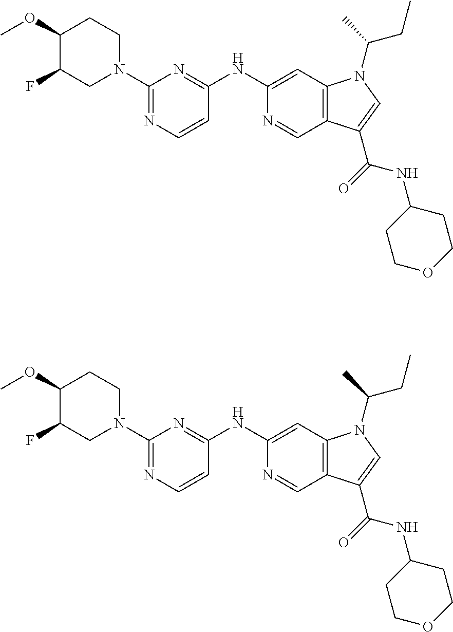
C1(OC)C(F)CN(C2=NC=CC(NC3=CC4=C(C=N3)C(C(=O)NC3CCOCC3)=CN4C(C)CC)=N2)CC1.C1(OC)C(F)CN(C2=NC=CC(NC3=CC4=C(C=N3)C(C(=O)NC3CCOCC3)=CN4C(C)CC)=N2)CC1
